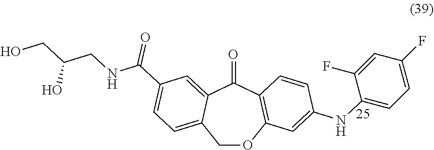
O=C1C2=CC(C(NCC(CO)O)=O)=CC=C2COC2=C1C=CC(NC1=CC=C(F)C=C1F)=C2
